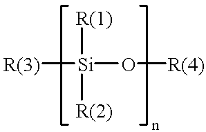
[R(3)][Si]([R(1)])([R(2)])O[R(4)]
